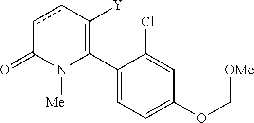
C1(C2=C([Y])ccC(=O)N2[Me])=CC=C(OC[OMe])C=C1Cl
